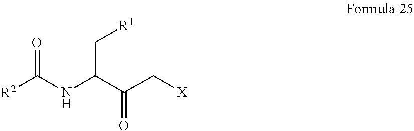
[R2]C(NC(C(C[X])=O)C[R1])=O
